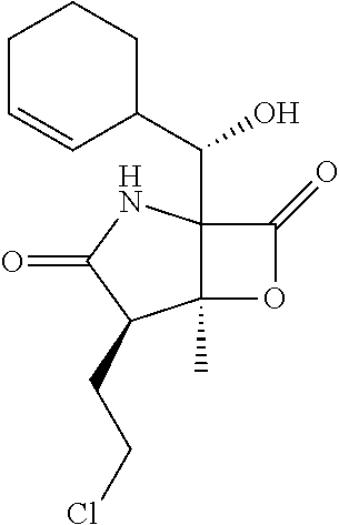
C1C=CC(C(C23C(C)(C(CCCl)C(=O)N2)OC3=O)O)CC1
